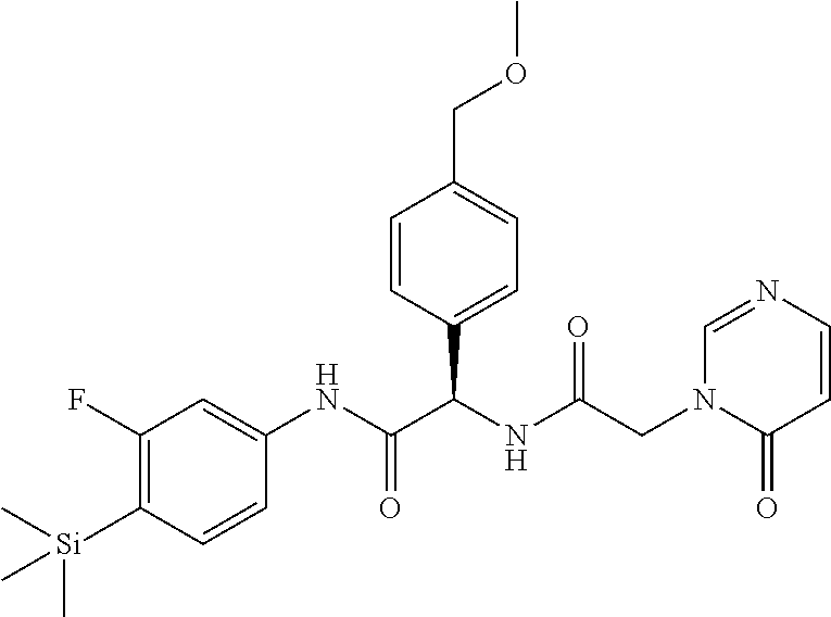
C1=CC(C(NC(CN2C(=O)C=CN=C2)=O)C(NC2=CC(F)=C([Si](C)(C)C)C=C2)=O)=CC=C1COC
